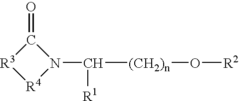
C([(CH2)n]O[R2])(N1C(=O)[R3][R4]1)[R1]
